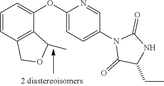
C1=CC2=C(C(OC3=CC=C(N4C(=O)C(CC)NC4=O)C=N3)=C1)C(C)OC2
